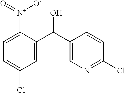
C1=C(C(C2=CN=C(Cl)C=C2)O)C([N+](=O)[O-])=CC=C1Cl
